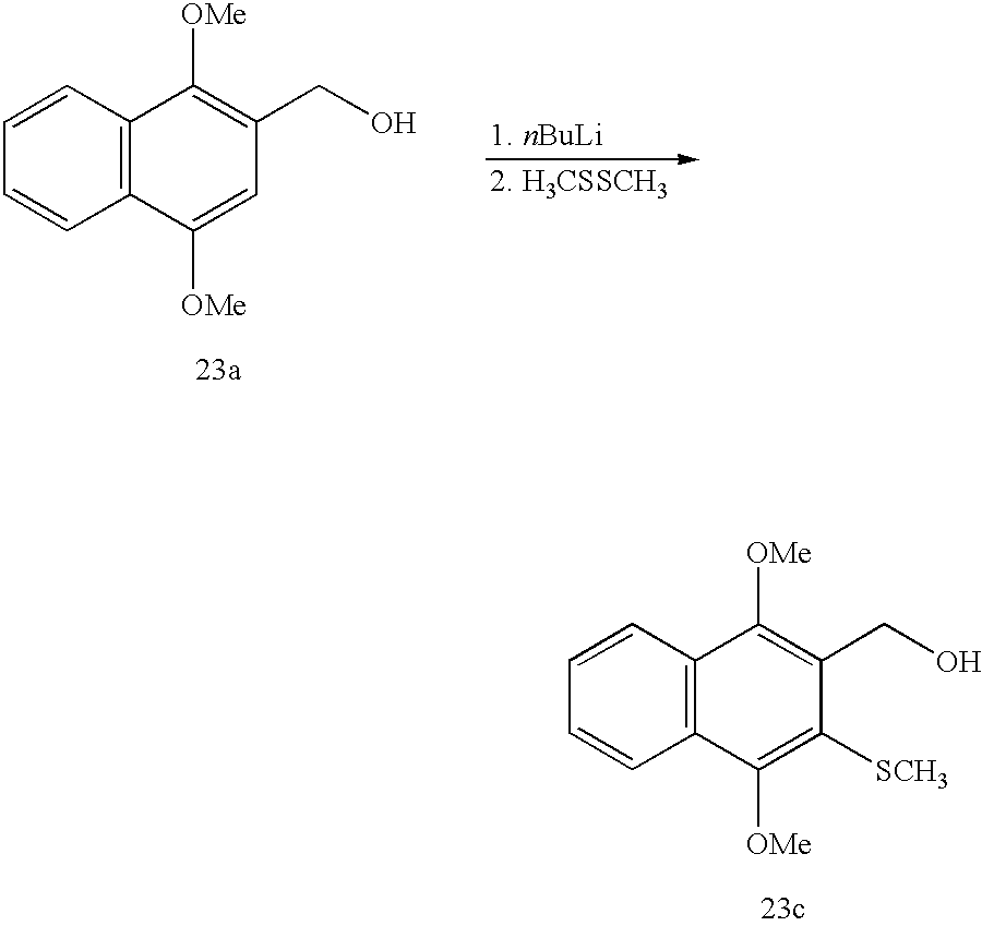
C1=CC=CC2=C1C([OMe])=C(CO)C=C2[OMe].C1=CC=CC2=C1C([OMe])=C(CO)C([SCH3])=C2[OMe]
